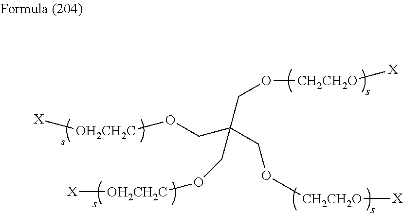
[X][OH2CH2C]OCC(CO[CH2CH2O][X])(CO[OH2CH2C][X])CO[CH2CH2O][X]
